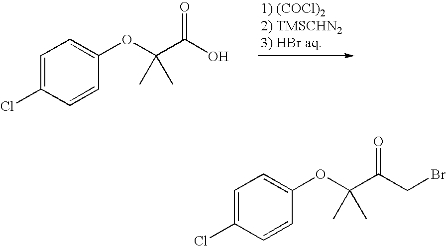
C1=C(Cl)C=CC(OC(C(O)=O)(C)C)=C1.C1=C(Cl)C=CC(OC(C(CBr)=O)(C)C)=C1
